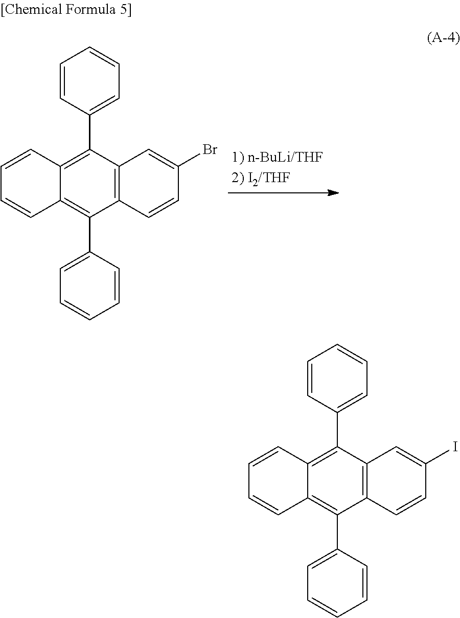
C12=C(C3=CC=CC=C3)C3=C(C(C4=CC=CC=C4)=C1C=CC=C2)C=CC(Br)=C3.C12=C(C3=CC=CC=C3)C3=C(C(C4=CC=CC=C4)=C1C=CC=C2)C=CC(I)=C3
